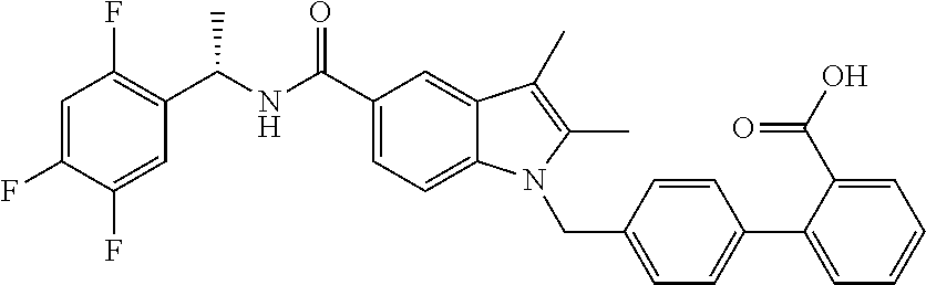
C1=C(F)C(F)=CC(C(NC(C2=CC=C3C(=C2)C(C)=C(C)N3CC2=CC=C(C3=CC=CC=C3C(O)=O)C=C2)=O)C)=C1F
